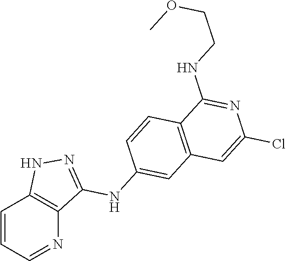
C1=CC=NC2=C1NN=C2NC1=CC2=C(C=C1)C(NCCOC)=NC(Cl)=C2
